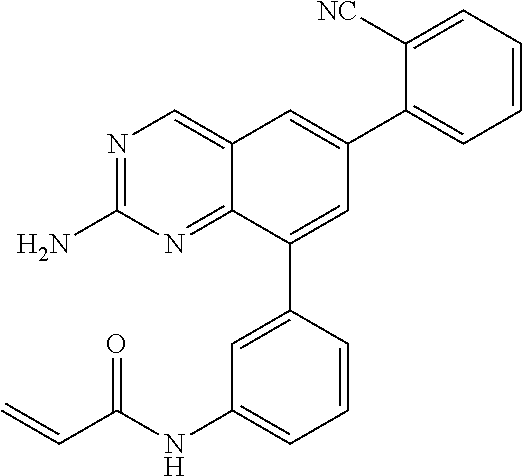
N1=C(N)N=C2C(=C1)C=C(C1=CC=CC=C1[NC])C=C2C1=CC(NC(C=C)=O)=CC=C1
